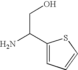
NC(C1=CC=CS1)CO
